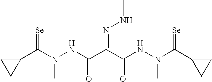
N(C(C1CC1)=[Se])(NC(C(C(NN(C(C1CC1)=[Se])C)=O)=NNC)=O)C
